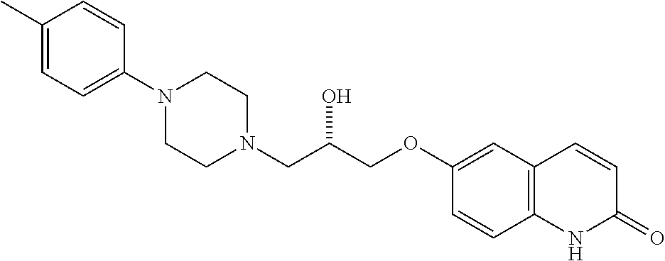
C1(C)=CC=C(N2CCN(CC(COC3=CC4=C(C=C3)NC(=O)C=C4)O)CC2)C=C1
